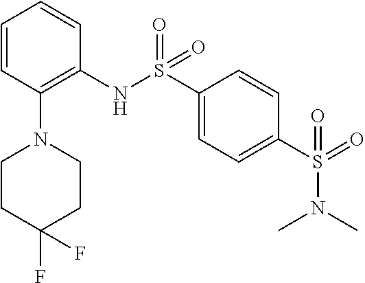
C1=CC(N2CCC(F)(F)CC2)=C(NS(C2=CC=C(S(=O)(N(C)C)=O)C=C2)(=O)=O)C=C1
